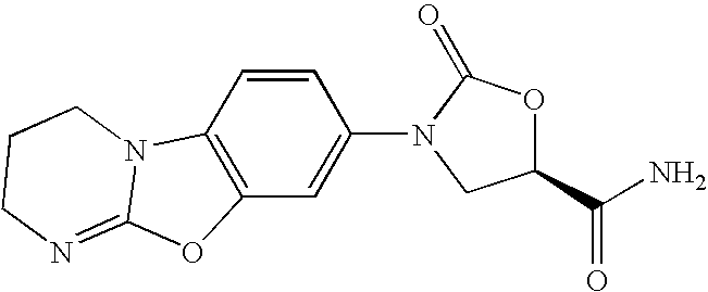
C12=C(C=CC(N3C(=O)OC(C(N)=O)C3)=C1)N1C(=NCCC1)O2
